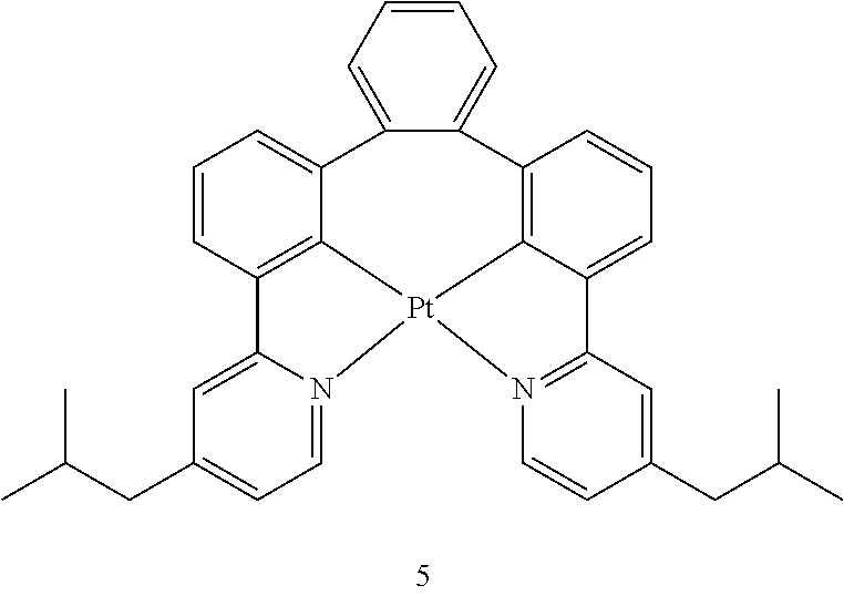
C1=CC=C2C3=CC=CC4=C3[Pt]3(C5=C(C=CC=C5C5=N3C=CC(CC(C)C)=C5)C2=C1)N1=CC=C(CC(C)C)C=C41
